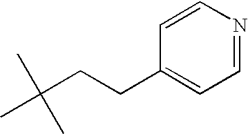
C1=CC(CCC(C)(C)C)=CC=N1
